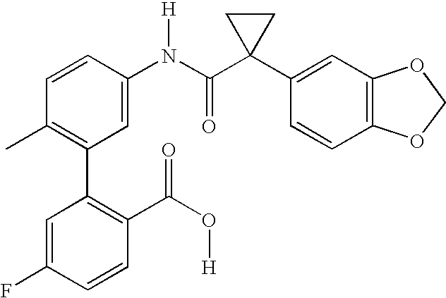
C1=CC(N(C(C2(C3=CC4=C(C=C3)OCO4)CC2)=O)[H])=CC(C2=C(C(O[H])=O)C=CC(F)=C2)=C1C
